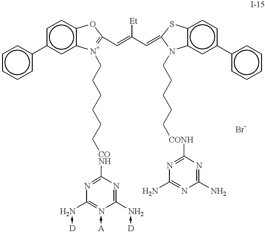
c1cccc(-c2cc3c(cc2)OC(C=C(C=C2Sc4c(cc(-c5ccccc5)cc4)N2CCCCC[CONH]C2=NC(N)=NC(N)=N2)[Et])=[N+]3CCCCCC[CONH]C2=NC([N-]-[D])=[N-](-[A])C([N-]-[D])=N2)c1
